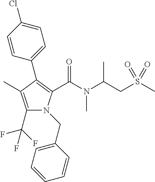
C1(C2=C(C(=O)N(C)C(CS(C)(=O)=O)C)N(CC3=CC=CC=C3)C(C(F)(F)F)=C2C)=CC=C(Cl)C=C1
